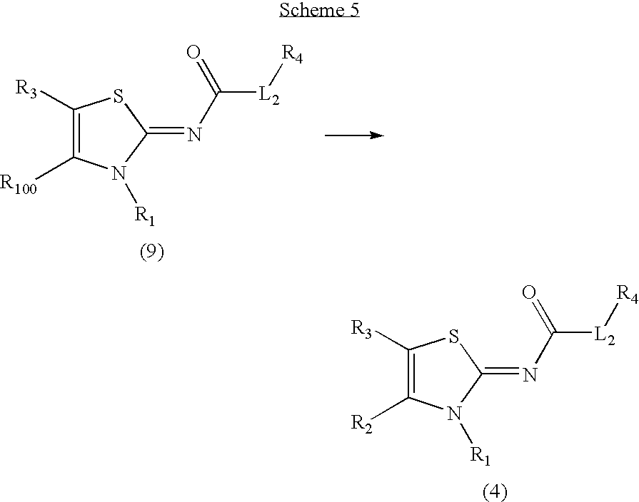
C1([R3])=C([R100])N([R1])C(=NC([L2][R4])=O)S1.C1([R3])=C([R2])N([R1])C(=NC([L2][R4])=O)S1
